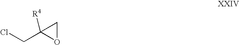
C1(CCl)([R4])OC1
